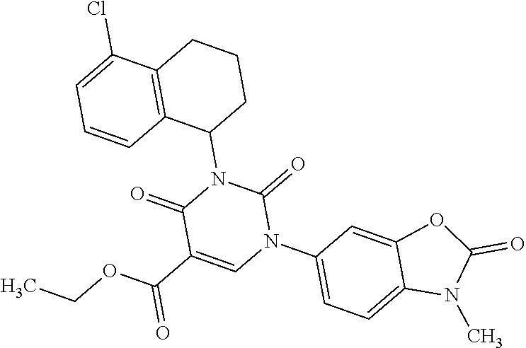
C12=CC=C(N3C(=O)N(C4CCCC5=C4C=CC=C5Cl)C(=O)C(C(OCC)=O)=C3)C=C1OC(=O)N2C
